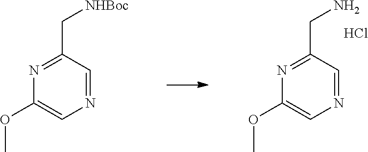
C1(OC)=CN=CC(C[NHBoc])=N1.C1(OC)=CN=CC(CN)=N1.Cl
